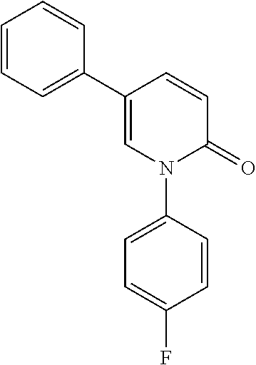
C1=CC(C2=CC=CC=C2)=CN(C2=CC=C(F)C=C2)C1=O
